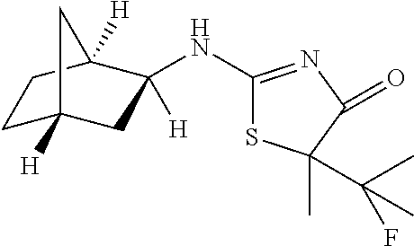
C1C2([H])CC(NC3=NC(=O)C(C(C)(F)C)(C)S3)([H])C([H])(C1)C2
